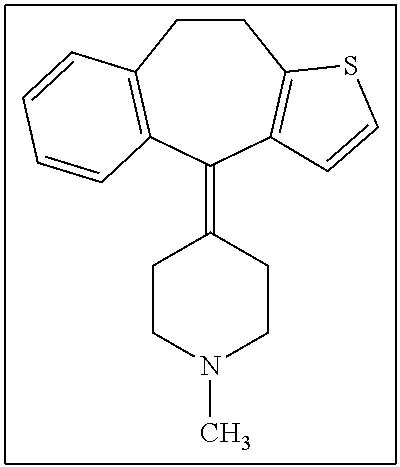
C1CC2=C(C(=C3CCN(C)CC3)C3=C1SC=C3)C=CC=C2
